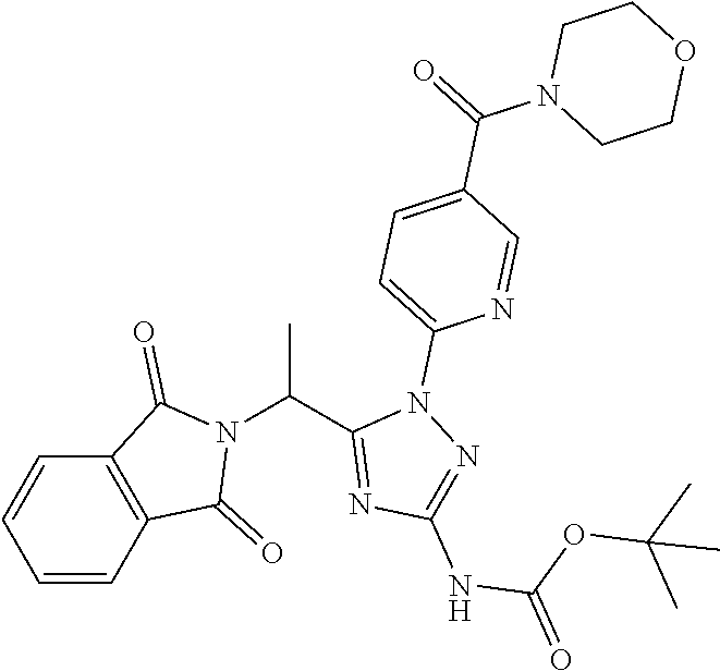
C1=CC2=C(C=C1)C(=O)N(C(C1=NC(NC(OC(C)(C)C)=O)=NN1C1=CC=C(C(N3CCOCC3)=O)C=N1)C)C2=O
